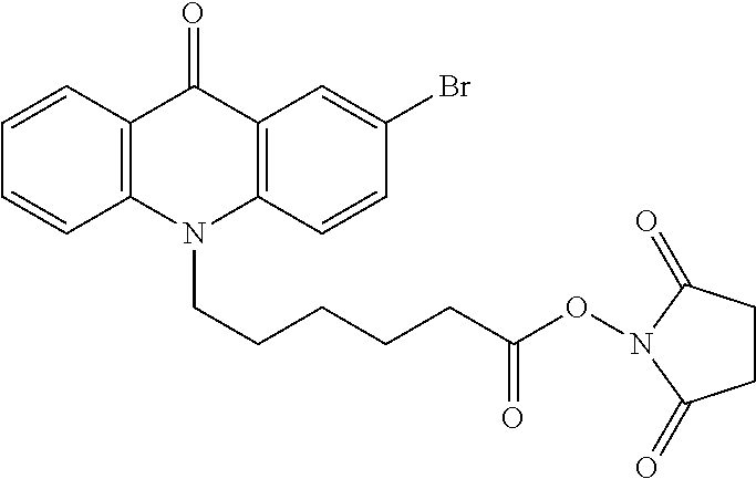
C12=C(C=CC(Br)=C1)N(CCCCCC(ON1C(=O)CCC1=O)=O)C1=C(C2=O)C=CC=C1
